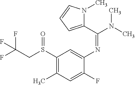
S(C1=C(C)C=C(F)C(N=C(C2=CC=CN2C)N(C)C)=C1)(CC(F)(F)F)=O
